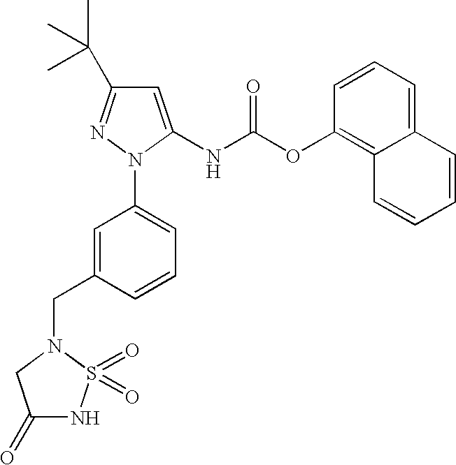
C1(=O)NS(=O)(=O)N(CC2=CC(N3C(NC(OC4=C5C(=CC=C4)C=CC=C5)=O)=CC(C(C)(C)C)=N3)=CC=C2)C1
